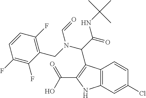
C12=C(C=C(Cl)C=C1)NC(C(=O)O)=C2C(C(=O)NC(C)(C)C)N(C=O)CC1=C(F)C=CC(F)=C1F
